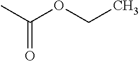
C(OCC)(C)=O
